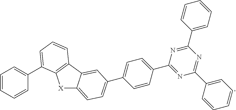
C1(C2=NC(C3=CC=CC=C3)=NC(C3=CC=CC=C3)=N2)=CC=C(C2=CC=C3[X]C4=C(C3=C2)C=CC=C4C2=CC=CC=C2)C=C1
